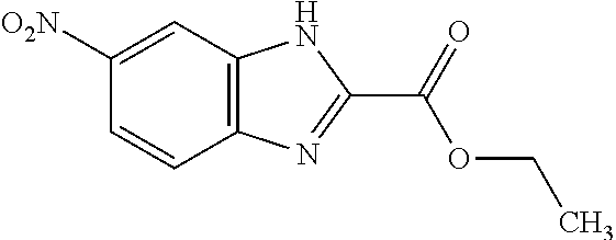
C1=CC2=C(C=C1[O2N])NC(C(=O)OCC)=N2
